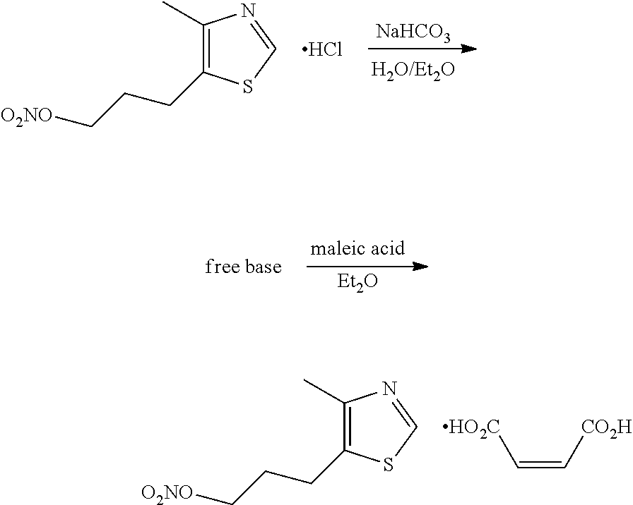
C1(C)=C(CCC[O2NO])SC=N1.[HO2C]C=C[CO2H].C1(C)=C(CCC[O2NO])SC=N1.Cl.[NaHCO3].[H2O/Et2O].[maleic acid].[Et2O].[free base]
